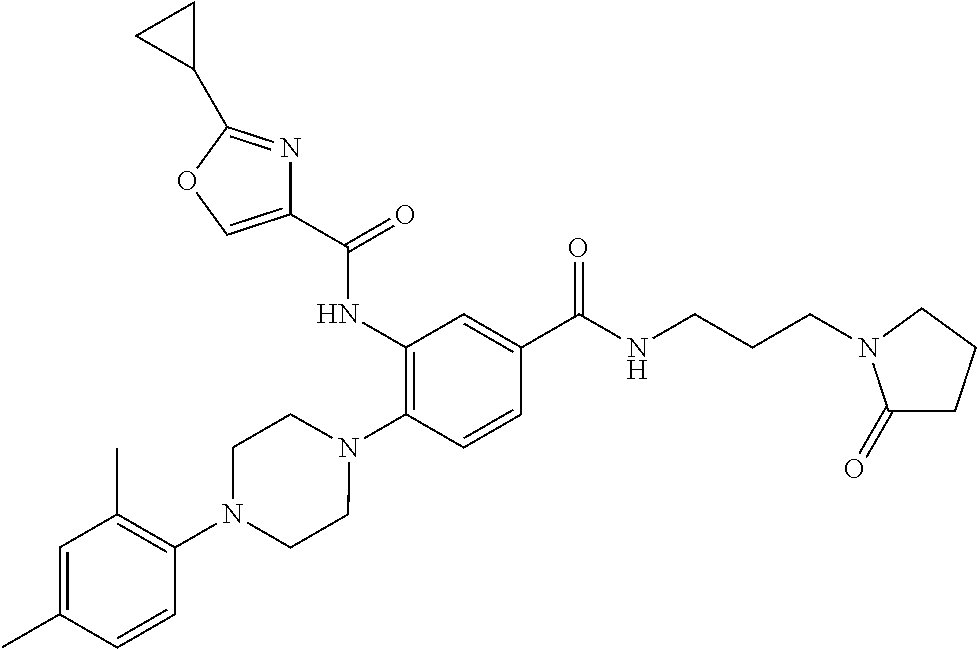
C1(NC(=O)C2=COC(C3CC3)=N2)=C(N2CCN(C3=C(C)C=C(C)C=C3)CC2)C=CC(C(NCCCN2C(=O)CCC2)=O)=C1
